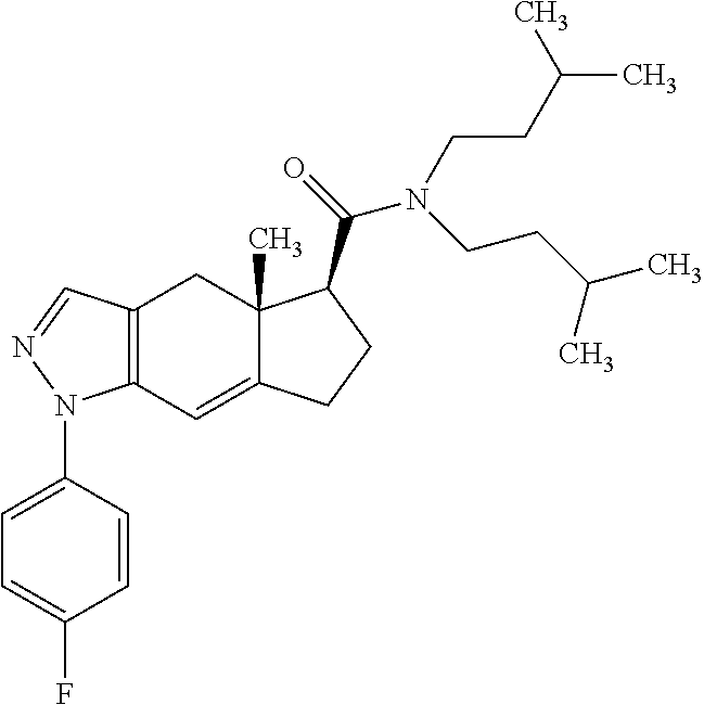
C12=C(C=C3C(C)(C1)C(C(=O)N(CCC(C)C)CCC(C)C)CC3)N(C1=CC=C(F)C=C1)N=C2
